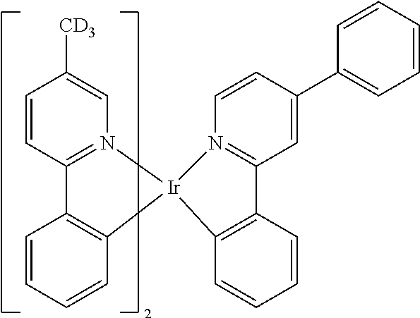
C1=C([CD3])C=CC2=N1[Ir]1(C3=C2C=CC=C3)N2=C(C=C(C3=CC=CC=C3)C=C2)C2=C1C=CC=C2
